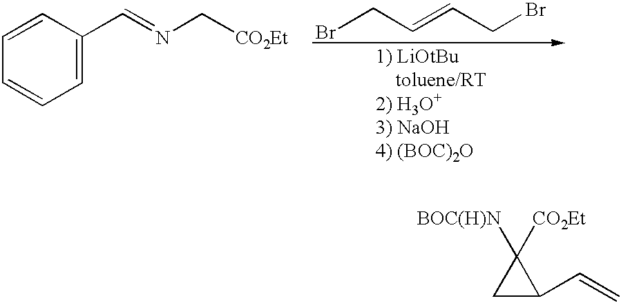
C1=CC=CC=C1C=NC[CO2Et].BrCC=CCBr.C1C(C=C)C1([BOC(H)N])[CO2Et]
